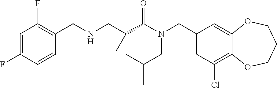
C1(CN(C(=O)C(CNCC2=C(F)C=C(F)C=C2)C)CC(C)C)=CC(Cl)=C2C(=C1)OCCCO2
